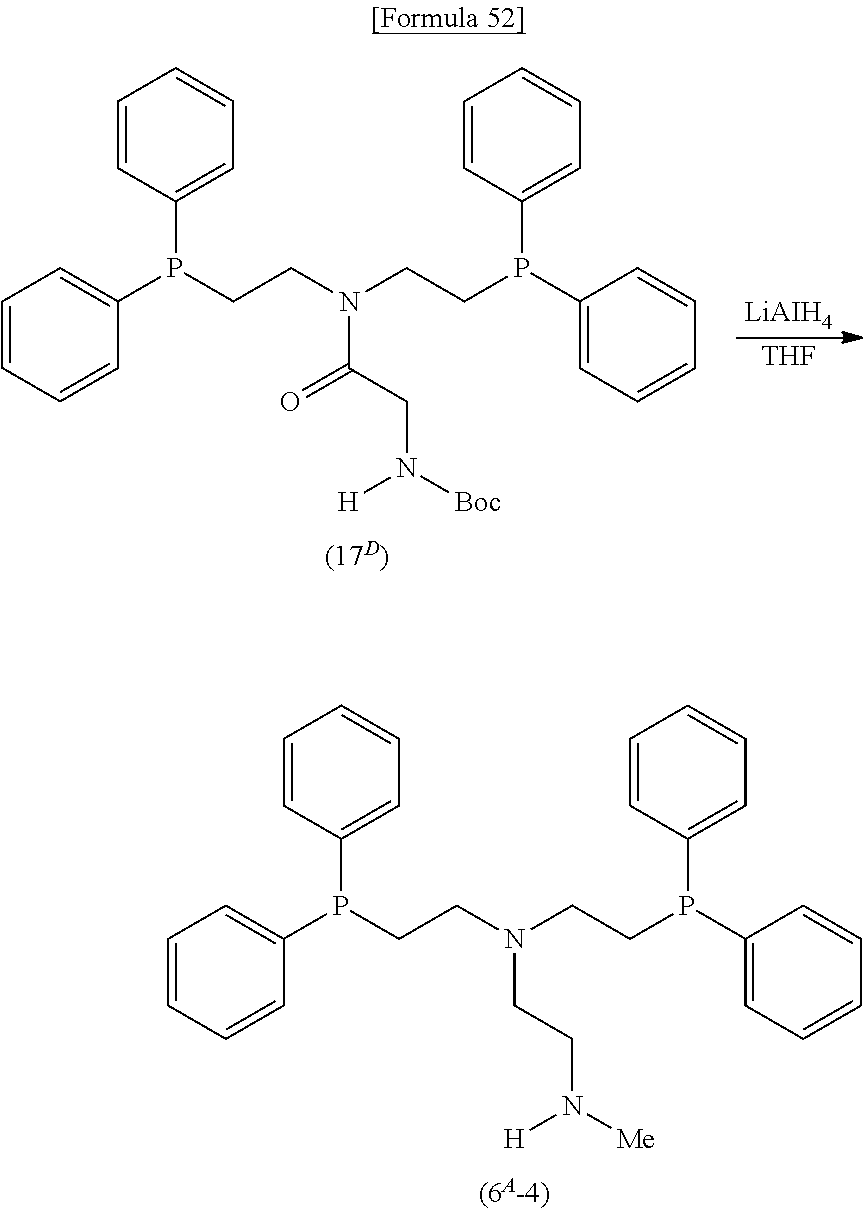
P(CCN(CCP(C1=CC=CC=C1)C1=CC=CC=C1)C(CN([Boc])[H])=O)(C1=CC=CC=C1)C1=CC=CC=C1.[LiAIH4].[THF].P(CCN(CCP(C1=CC=CC=C1)C1=CC=CC=C1)CCN([Me])[H])(C1=CC=CC=C1)C1=CC=CC=C1
